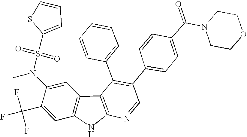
CN(C1=CC2=C(C=C1C(F)(F)F)NC1=C2C(C2=CC=CC=C2)=C(C2=CC=C(C(N3CCOCC3)=O)C=C2)C=N1)S(=O)(=O)C1=CC=CS1
